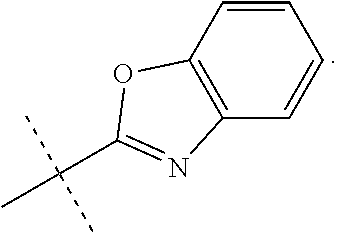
C1=CC2=C(C=C1)N=C(C(C)(C)C)O2
